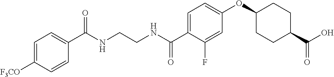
C1=C([F3CO])C=CC(C(NCCNC(C2=CC=C(OC3CCC(C(O)=O)CC3)C=C2F)=O)=O)=C1
